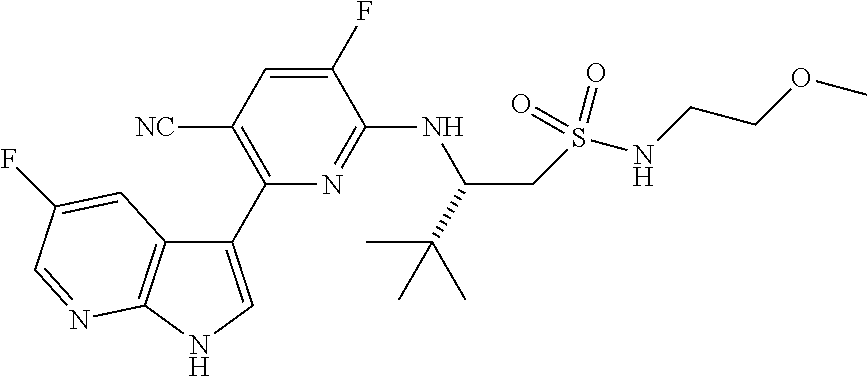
C1(C2=C([NC])C=C(F)C(NC(C(C)(C)C)CS(NCCOC)(=O)=O)=N2)=CNC2=C1C=C(F)C=N2
